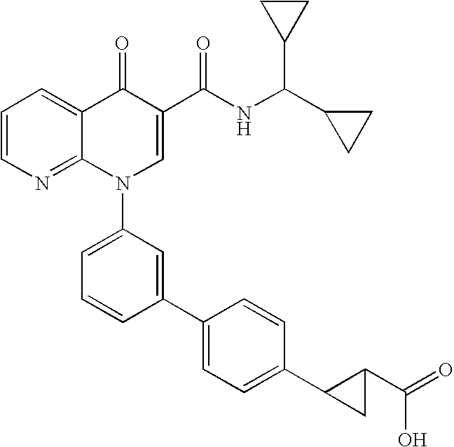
C1=CN=C2C(=C1)C(=O)C(C(NC(C1CC1)C1CC1)=O)=CN2C1=CC=CC(C2=CC=C(C3C(C(=O)O)C3)C=C2)=C1
